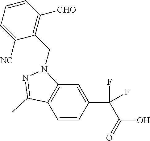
C1=CC(C(F)(C(=O)O)F)=CC2=C1C(C)=NN2CC1=C([CHO])C=CC=C1[NC]
